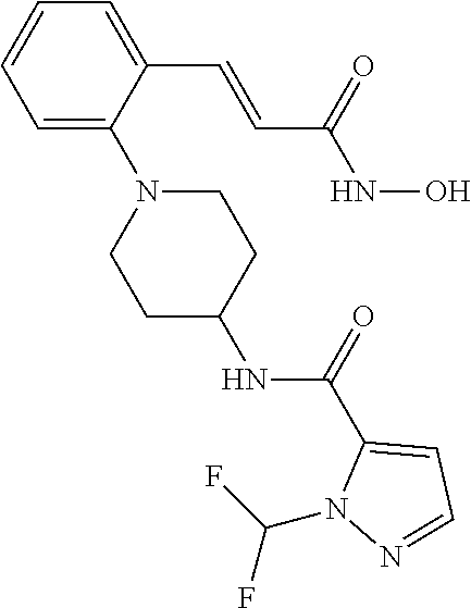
C1=C(N2CCC(NC(=O)C3=CC=NN3C(F)F)CC2)C(C=CC(NO)=O)=CC=C1
